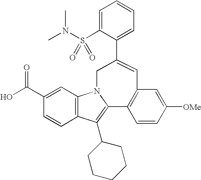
C12=C(C=C(C(O)=O)C=C1)N1C(=C2C2CCCCC2)C2=C(C=C([OMe])C=C2)C=C(C2=CC=CC=C2S(N(C)C)(=O)=O)C1
